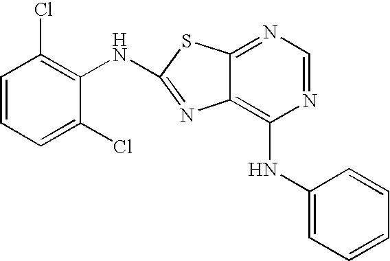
C1=CC=C(Cl)C(NC2=NC3=C(NC4=CC=CC=C4)N=CN=C3S2)=C1Cl
